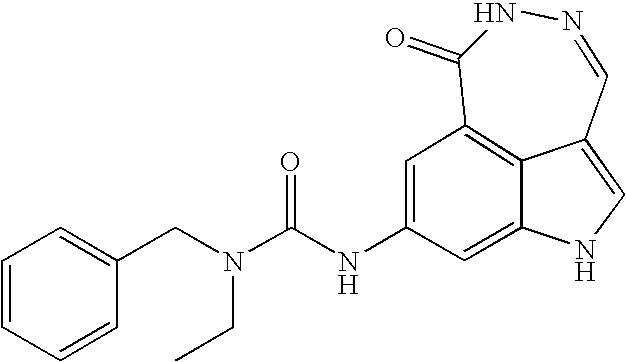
C1(CN(CC)C(NC2=CC3=C4C(=C2)NC=C4C=NNC3=O)=O)=CC=CC=C1
